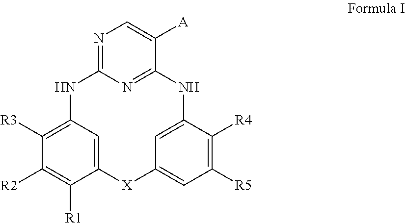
N1=C2N=C(C([A])=C1)NC1=CC(=CC([R5])=C1[R4])[X]C1=CC(=C([R3])C([R2])=C1[R1])N2
